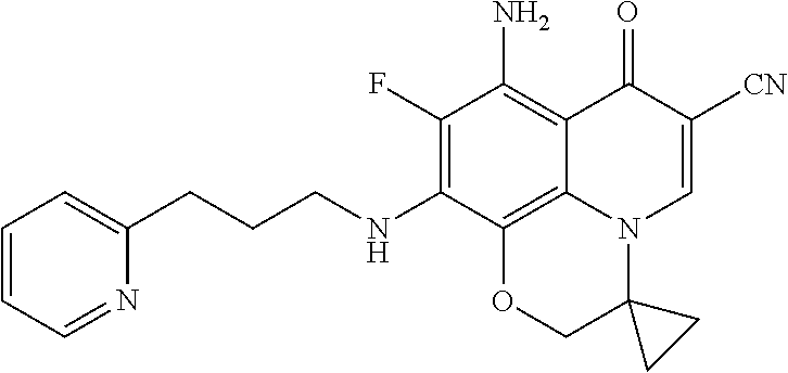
C1=CC=NC(CCCNC2=C(F)C(N)=C3C4=C2OCC2(N4C=C([CN])C3=O)CC2)=C1
